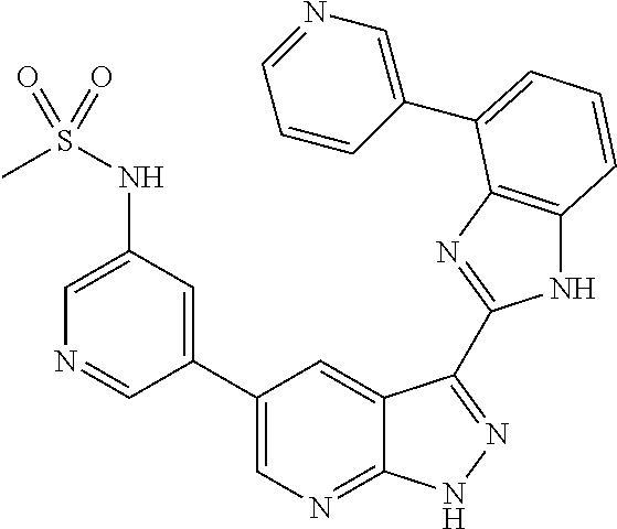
C1(C2=CN=C3C(=C2)C(C2=NC4=C(N2)C=CC=C4C2=CN=CC=C2)=NN3)=CC(NS(C)(=O)=O)=CN=C1
